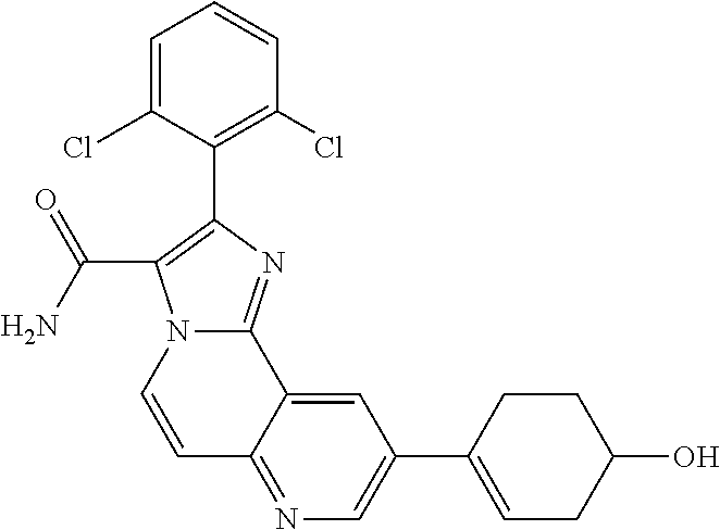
C1=C(Cl)C(C2=C(C(N)=O)N3C(=N2)C2=CC(C4=CCC(O)CC4)=CN=C2C=C3)=C(Cl)C=C1
